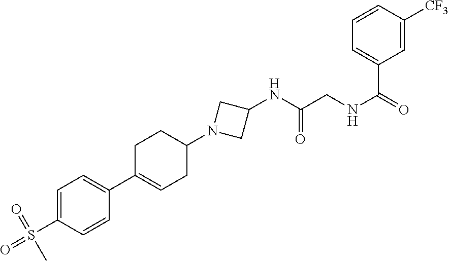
C1(N2CC(NC(CNC(=O)C3=CC=CC([CF3])=C3)=O)C2)CCC(C2=CC=C(S(=O)(=O)C)C=C2)=CC1
